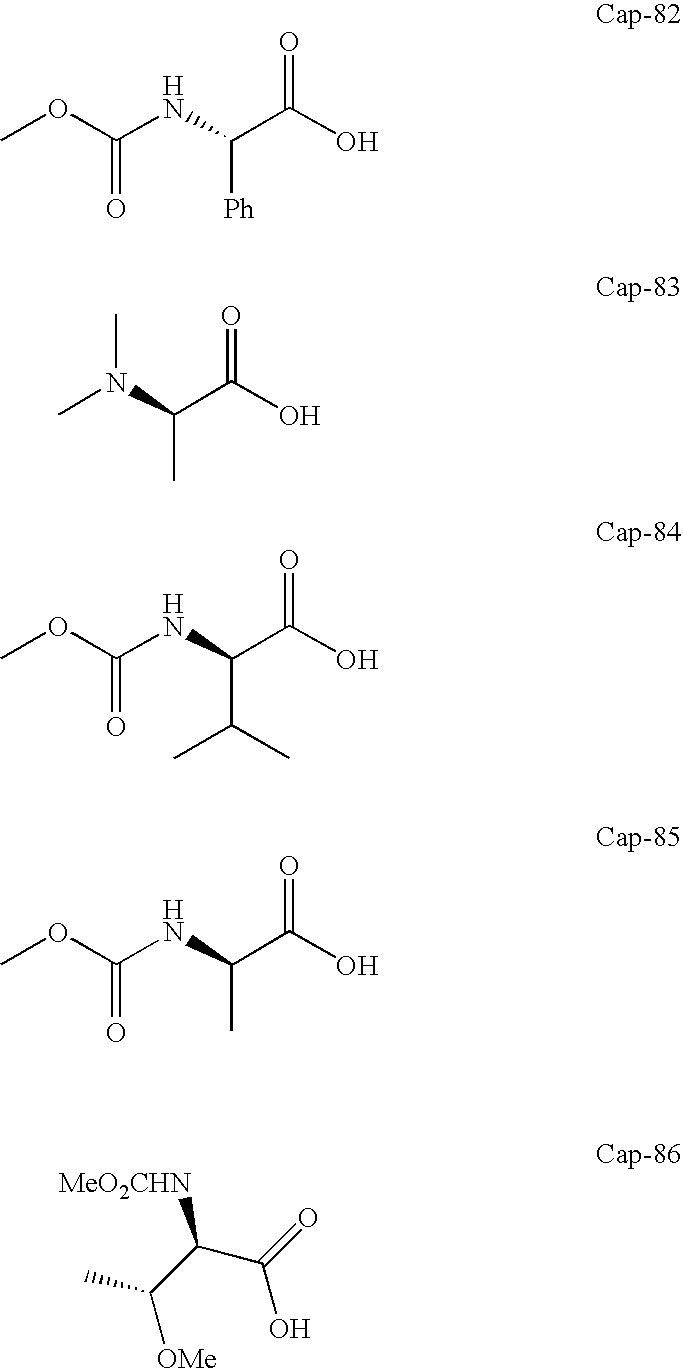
COC(NC(C(O)=O)[Ph])=O.CN(C(C(O)=O)C)C.COC(NC(C(O)=O)C(C)C)=O.COC(NC(C(O)=O)C)=O.CC(C(C(=O)O)[MeO2CHN])[OMe]
